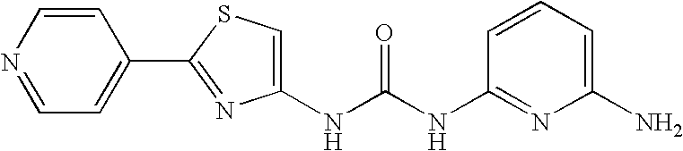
C1=CN=CC=C1C1=NC(NC(NC2=NC(N)=CC=C2)=O)=CS1
